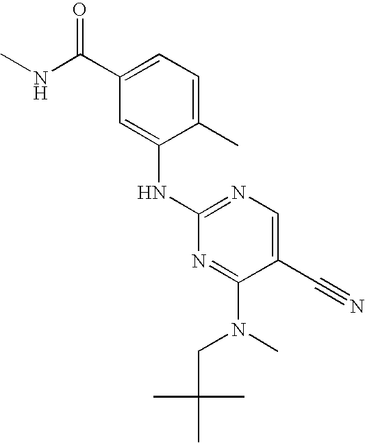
C1(C)=CC=C(C(=O)NC)C=C1NC1=NC=C(C#N)C(N(CC(C)(C)C)C)=N1
